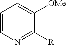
C1=CN=C([R])C([OMe])=C1
